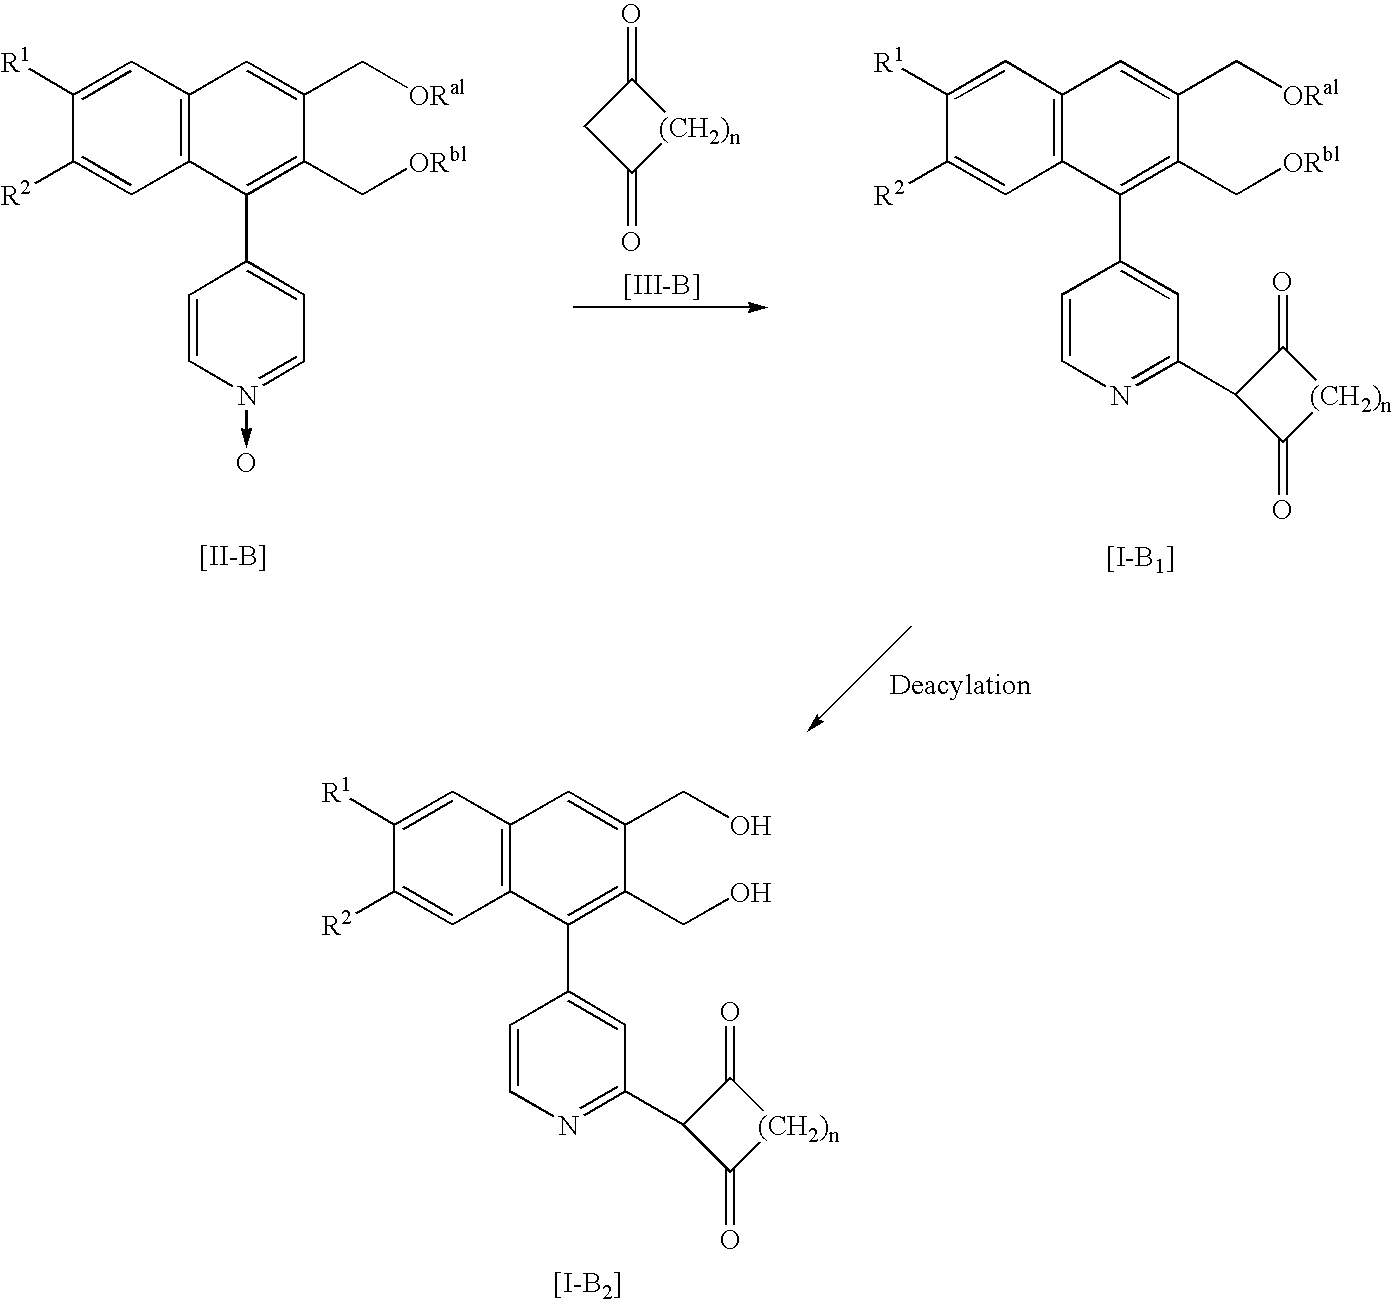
C1([R1])=CC2=C(C=C1[R2])C(C1=CC(C3C(=O)[(CH2)n]C3=O)=NC=C1)=C(CO)C(CO)=C2.[[I-B2]].C1([R1])=CC2=C(C=C1[R2])C(C1=CC=N(->O)C=C1)=C(C[ORbl])C(C[ORal])=C2.[[II-B]].C1([R1])=CC2=C(C=C1[R2])C(C1=CC(C3C(=O)[(CH2)n]C3=O)=NC=C1)=C(C[ORbl])C(C[ORal])=C2.[[I-B1]].C1(=O)CC(=O)[(CH2)n]1.[[III-B]]
